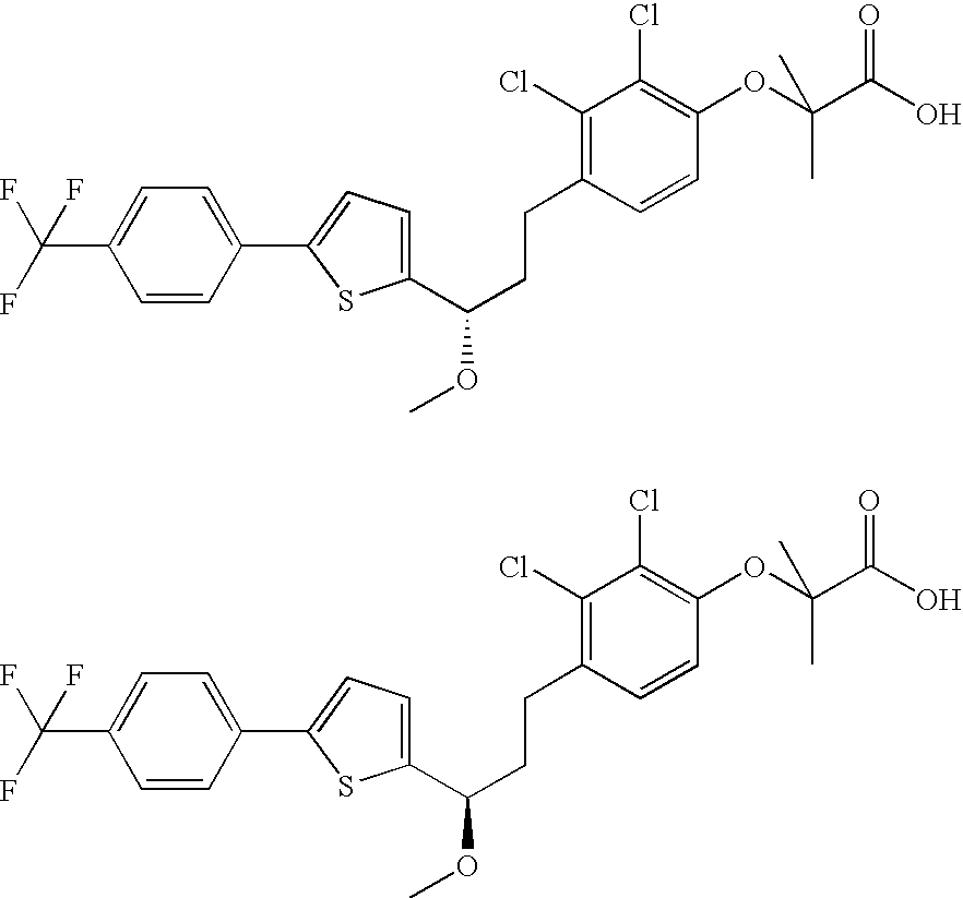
C1(C(CCC2=C(Cl)C(Cl)=C(OC(C(O)=O)(C)C)C=C2)OC)=CC=C(C2=CC=C(C(F)(F)F)C=C2)S1.C1(C(CCC2=C(Cl)C(Cl)=C(OC(C(O)=O)(C)C)C=C2)OC)=CC=C(C2=CC=C(C(F)(F)F)C=C2)S1
